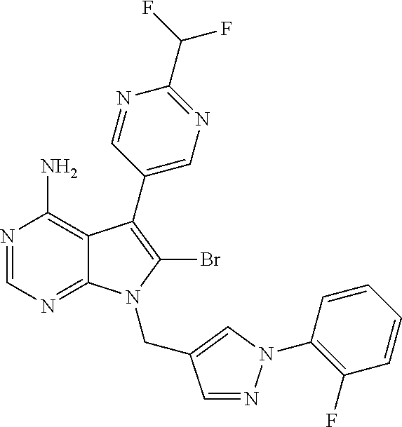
N1=CN=C2C(=C1N)C(C1=CN=C(C(F)F)N=C1)=C(Br)N2CC1=CN(C2=C(F)C=CC=C2)N=C1
